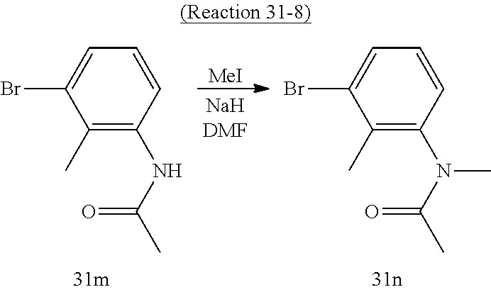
C1(C)=C(NC(=O)C)C=CC=C1Br.[MeI].C1(C)=C(N(C(=O)C)C)C=CC=C1Br
